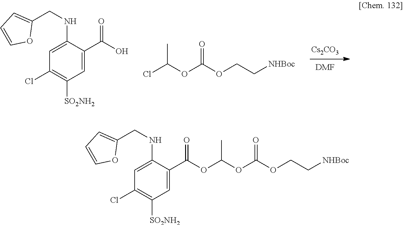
[Cs2CO3].[DMF].C1(Cl)=C([SO2NH2])C=C(C(=O)O)C(NCC2=CC=CO2)=C1.C(COC(=O)OC(C)Cl)[NHBoc].O(CC[NHBoc])C(OC(OC(C1=CC([SO2NH2])=C(Cl)C=C1NCC1=CC=CO1)=O)C)=O
